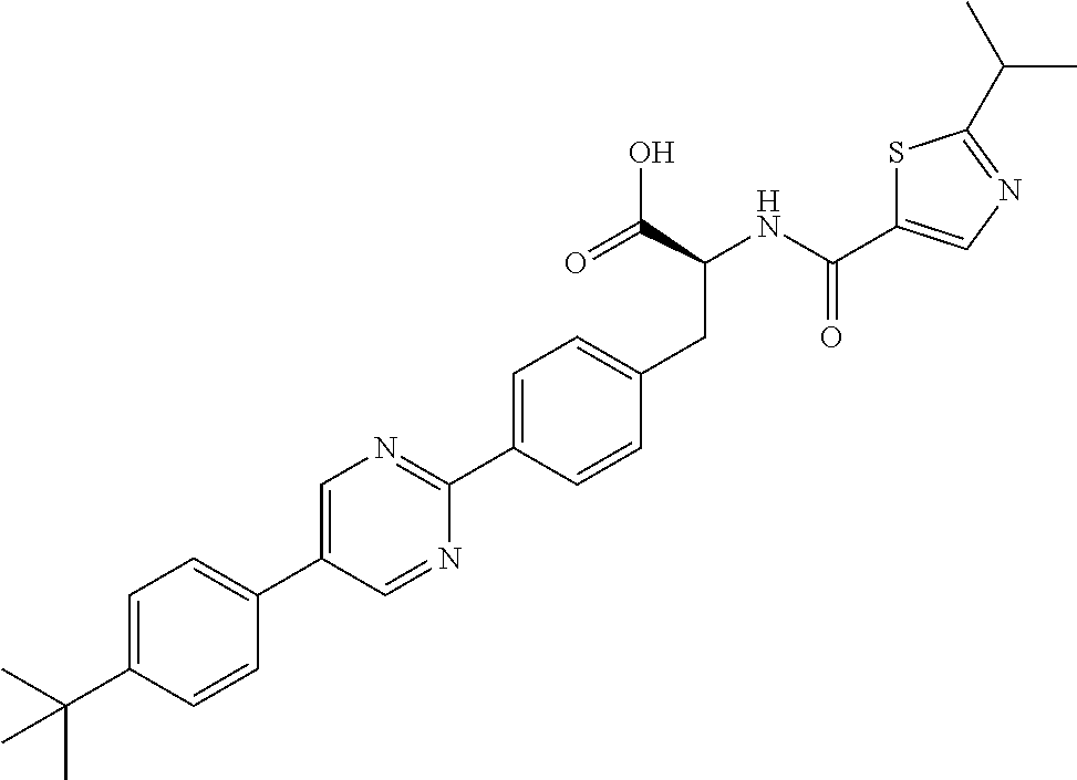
CC(C1=CC=C(C2=CN=C(C3=CC=C(CC(C(O)=O)NC(=O)C4=CN=C(C(C)C)S4)C=C3)N=C2)C=C1)(C)C
